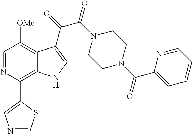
C1=NC(C2=CN=CS2)=C2C(=C1[OMe])C(C(=O)C(N1CCN(C(C3=CC=CC=N3)=O)CC1)=O)=CN2
